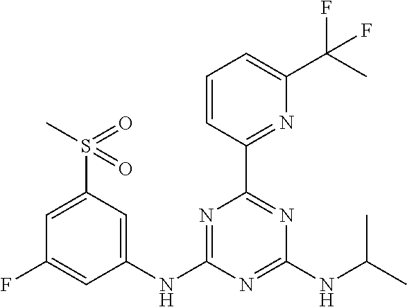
C1(NC2=CC(S(=O)(C)=O)=CC(F)=C2)=NC(C2=NC(C(C)(F)F)=CC=C2)=NC(NC(C)C)=N1
